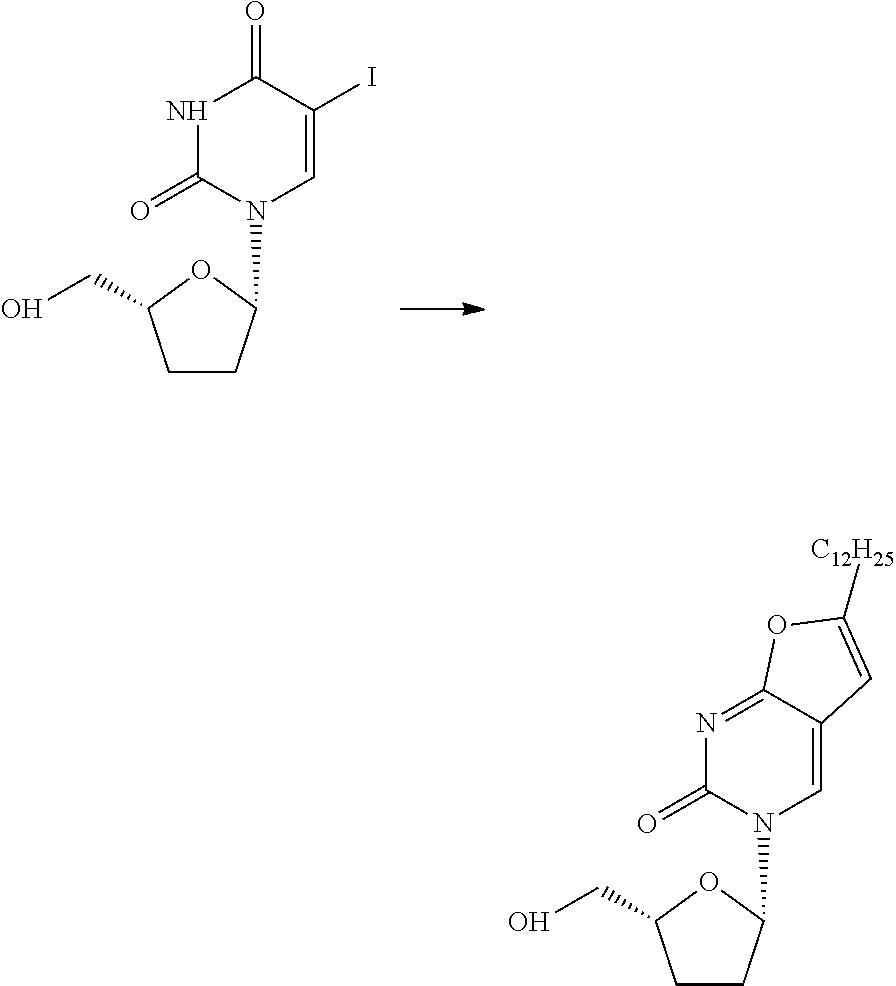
C1CC(N2C=C(I)C(=O)NC2=O)OC1CO.C1CC(N2C=C3C(=NC2=O)OC([C12H25])=C3)OC1CO
